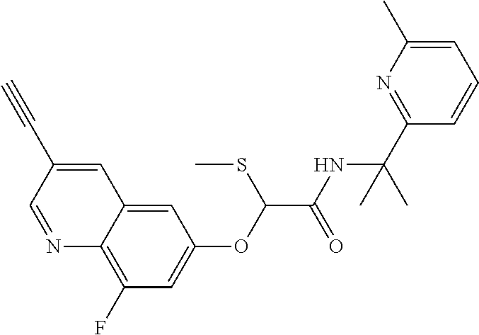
N1=CC(C#C)=CC2=CC(OC(C(NC(C)(C)C3=NC(C)=CC=C3)=O)SC)=CC(F)=C12
